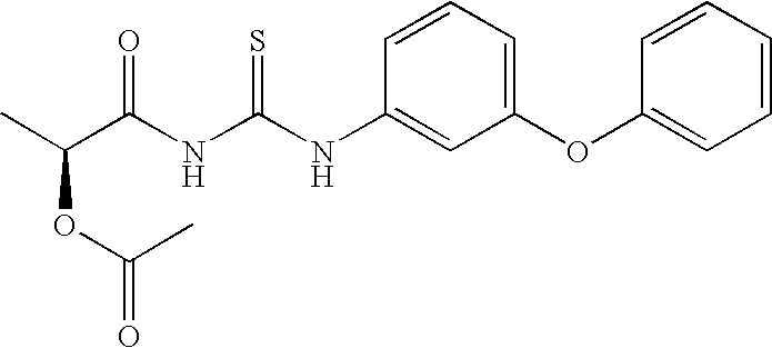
C(NC(NC1=CC(OC2=CC=CC=C2)=CC=C1)=S)(=O)C(OC(C)=O)C
